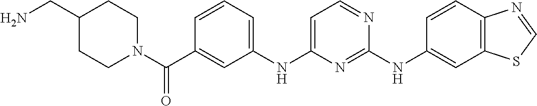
NCC1CCN(C(=O)C2=CC(NC3=CC=NC(NC4=CC5=C(C=C4)N=CS5)=N3)=CC=C2)CC1
